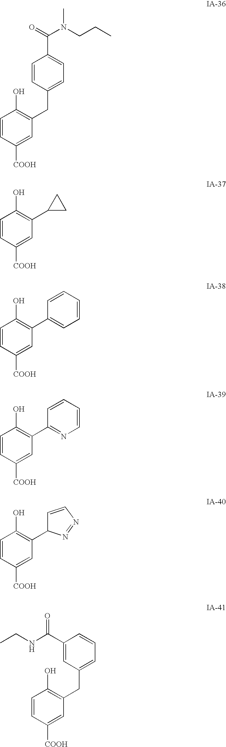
C1=CC([COOH])=CC(CC2=CC=C(C(=O)N(CCC)C)C=C2)=C1O.C1=CC([COOH])=CC(C2CC2)=C1O.C1=CC([COOH])=CC(C2=CC=CC=C2)=C1O.C1=CC([COOH])=CC(C2=NC=CC=C2)=C1O.C1=CC([COOH])=CC(C2C=CN=N2)=C1O.C1=CC([COOH])=CC(CC2=CC=CC(C(NCC)=O)=C2)=C1O
